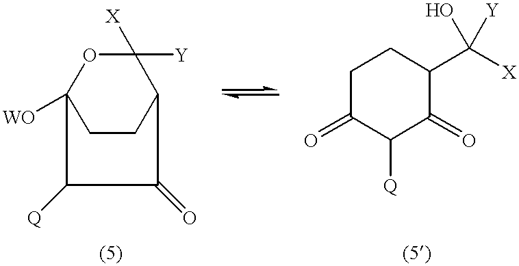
C12([WO])CCC(C([X])([Y])O1)C(=O)C2[Q].C1C(=O)C([Q])C(=O)C(C([X])(O)[Y])C1
